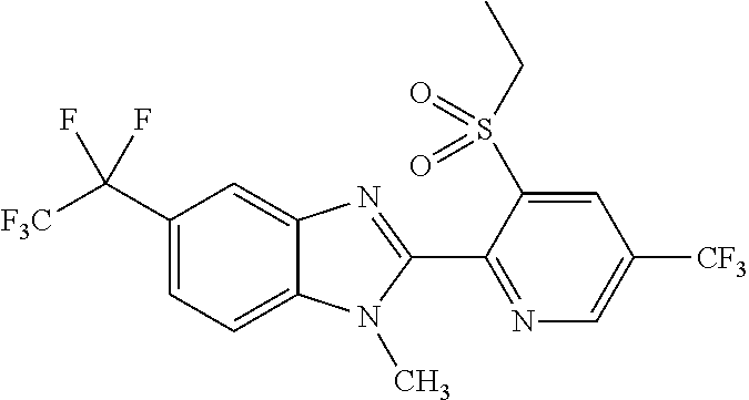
C1(C([F3C])(F)F)=CC=C2C(=C1)N=C(C1=NC=C([CF3])C=C1S(CC)(=O)=O)N2C
